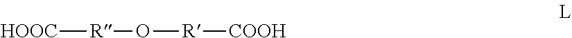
[HOOC][R]O[R][COOH]
